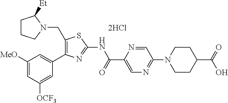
C1([MeO])=CC([OCF3])=CC(C2=C(CN3C([Et])CCC3)SC(NC(C3=CN=C(N4CCC(C(=O)O)CC4)C=N3)=O)=N2)=C1.[2HCl]
